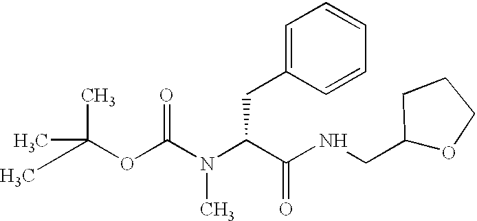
CC(C)(OC(=O)N(C(CC1=CC=CC=C1)C(=O)NCC1OCCC1)C)C
